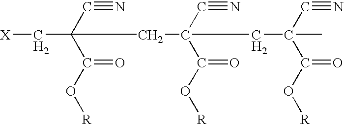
[R]OC(=O)C(C#N)(C[X])CC(C(O[R])=O)(C#N)CC(C(O[R])=O)(C#N)C
